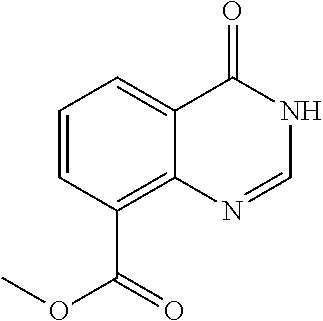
C1=CC(C(=O)OC)=C2C(=C1)C(=O)NC=N2
